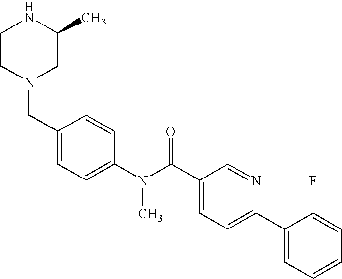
N1CCN(CC2=CC=C(N(C(C3=CC=C(C4=CC=CC=C4F)N=C3)=O)C)C=C2)CC1C
